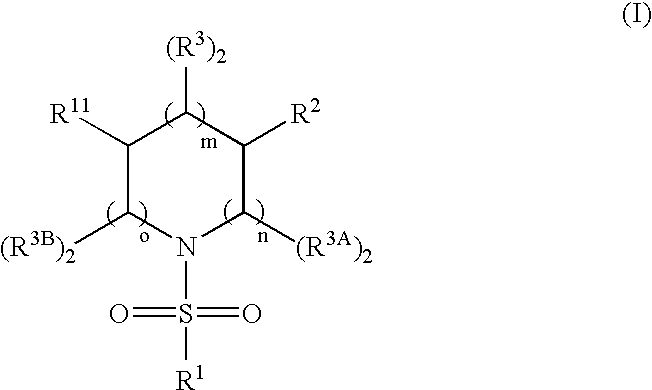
C1([R11])C([(R3B)2])N(S(=O)([R1])=O)C([(R3A)2])C([R2])C1[(R3)2]
